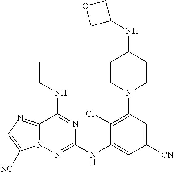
C12=NC=C([NC])N1N=C(NC1=CC([CN])=CC(N3CCC(NC4COC4)CC3)=C1Cl)N=C2NCC
